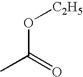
C(O[C2H5])(=O)C
